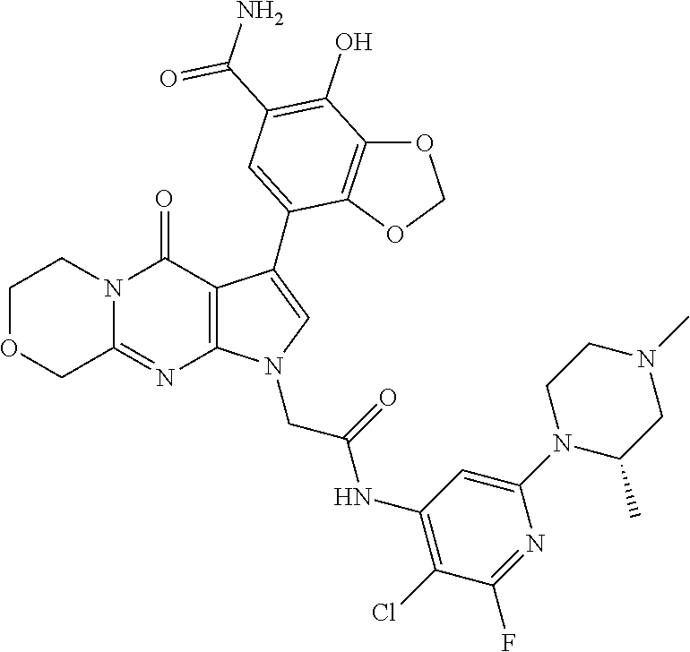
C12=NC3=C(C(=O)N1CCOC2)C(C1=CC(C(N)=O)=C(O)C2=C1OCO2)=CN3CC(NC1=C(Cl)C(F)=NC(N2C(C)CN(C)CC2)=C1)=O
